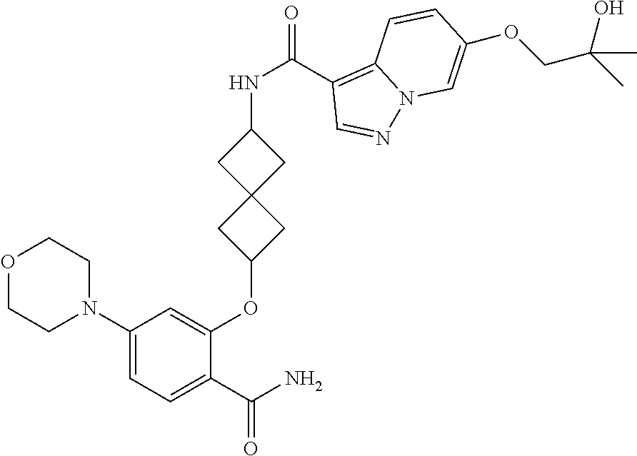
C1(N2CCOCC2)=CC=C(C(N)=O)C(OC2CC3(C2)CC(NC(C2=C4N(N=C2)C=C(OCC(C)(O)C)C=C4)=O)C3)=C1
